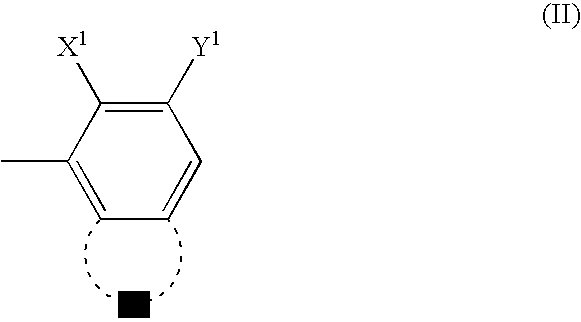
C1([Y1])=C([X1])C(C)=CC=C1
